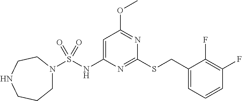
N1=C(SCC2=CC=CC(F)=C2F)N=C(OC)C=C1NS(=O)(=O)N1CCCNCC1
